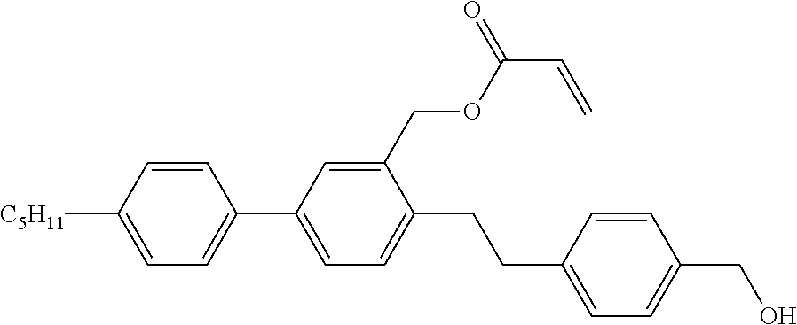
C1=CC([C5H11])=CC=C1C1=CC=C(CCC2=CC=C(CO)C=C2)C(COC(C=C)=O)=C1
